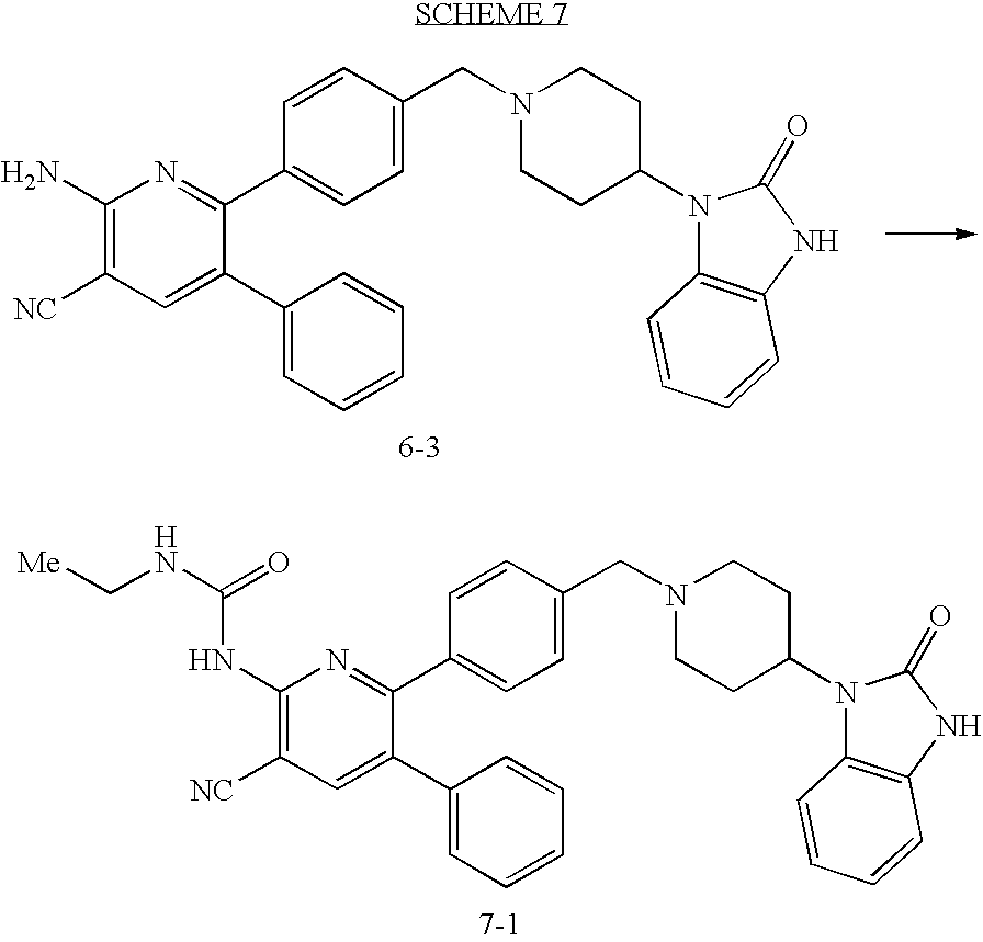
C1(N)=C([NC])C=C(C2=CC=CC=C2)C(C2=CC=C(CN3CCC(N4C5=C(NC4=O)C=CC=C5)CC3)C=C2)=N1.C1(NC(NC[Me])=O)=C([NC])C=C(C2=CC=CC=C2)C(C2=CC=C(CN3CCC(N4C5=C(NC4=O)C=CC=C5)CC3)C=C2)=N1
